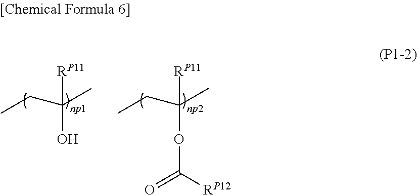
C(C)([RP11])(O)CC.C(C)([RP11])(OC([RP12])=O)CC
